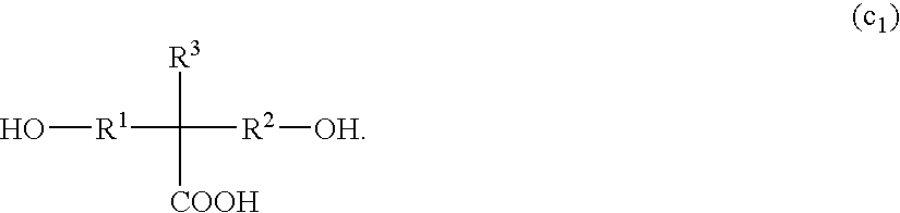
O[R1]C([R3])([COOH])[R2][OH]
